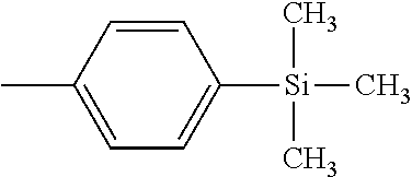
C1=C(C)C=CC([Si](C)(C)C)=C1
